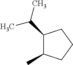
C1(C(C)C)C(C)CCC1
